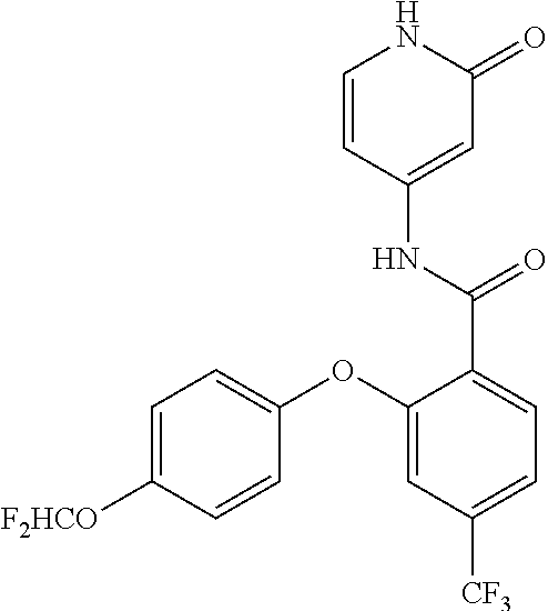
C1=CC(NC(C2=CC=C([CF3])C=C2OC2=CC=C([F2HCO])C=C2)=O)=CC(=O)N1
